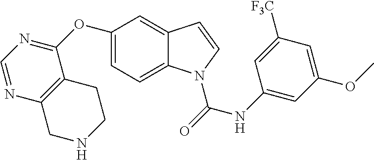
C1=NC2=C(C(OC3=CC=C4C(=C3)C=CN4C(=O)NC3=CC(OC)=CC([F3C])=C3)=N1)CCNC2
